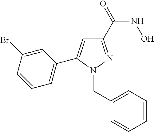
C1=C(Br)C=CC=C1C1=CC(C(=O)NO)=NN1CC1=CC=CC=C1
